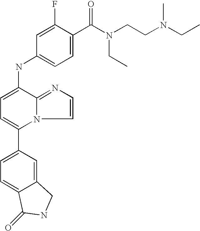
C1(C2=CC=C3C(=C2)CNC3=O)=CC=C(NC2=CC=C(C(N(CCN(CC)C)CC)=O)C(F)=C2)C2=NC=CN12
